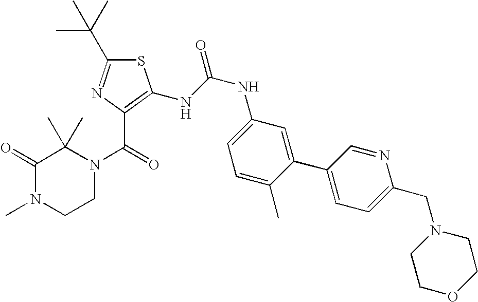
C1(=O)N(C)CCN(C(=O)C2=C(NC(NC3=CC=C(C)C(C4=CC=C(CN5CCOCC5)N=C4)=C3)=O)SC(C(C)(C)C)=N2)C1(C)C
